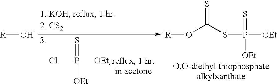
[R]O.[R]OC(SP(=S)([OEt])[OEt])=S.ClP(=S)([OEt])[OEt]
